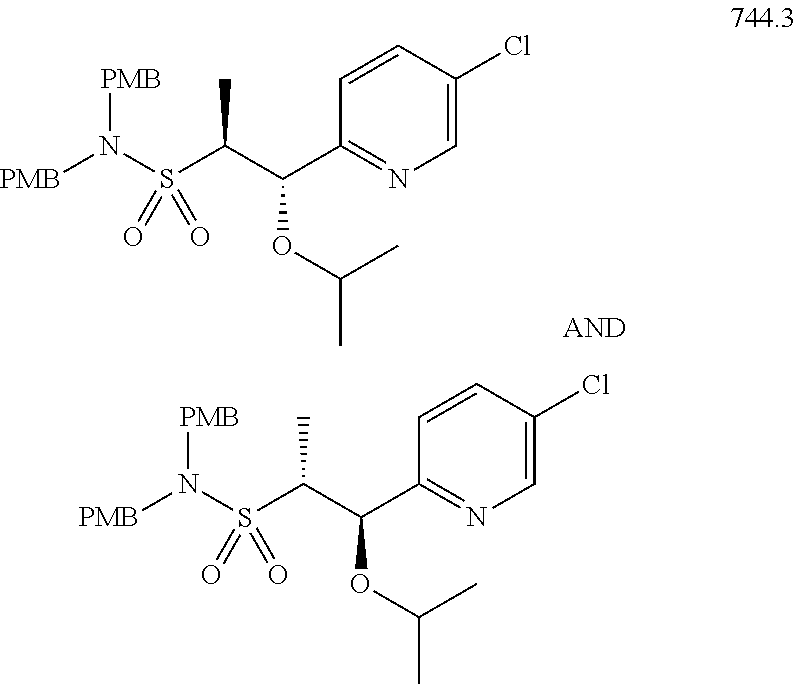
C1=CC(Cl)=CN=C1C(C(S(N([PMB])[PMB])(=O)=O)C)OC(C)C.C1=CC(Cl)=CN=C1C(C(S(N([PMB])[PMB])(=O)=O)C)OC(C)C
